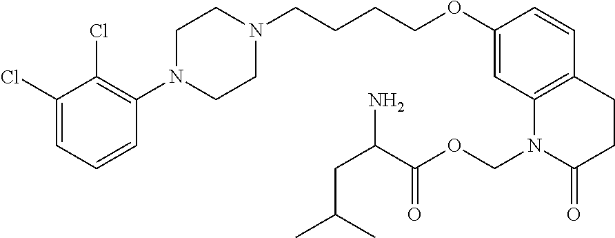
C1=C(Cl)C(Cl)=C(N2CCN(CCCCOC3=CC4=C(C=C3)CCC(=O)N4COC(C(CC(C)C)N)=O)CC2)C=C1
